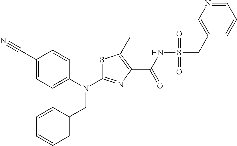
S1C(N(C2=CC=C(C#N)C=C2)CC2=CC=CC=C2)=NC(C(NS(CC2=CN=CC=C2)(=O)=O)=O)=C1C
